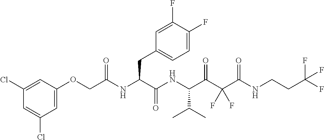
C1=C(Cl)C=C(Cl)C=C1OCC(NC(C(NC(C(C(C(NCCC(F)(F)F)=O)(F)F)=O)C(C)C)=O)CC1=CC=C(F)C(F)=C1)=O
